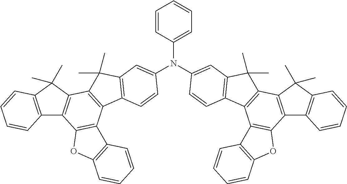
C12=C(C(C)(C)C3=C1C1=C(C4=C3C(C)(C)C3=C4C=CC(N(C4=CC=CC=C4)C4=CC5=C(C6=C(C7=C(C8=C(C7(C)C)C=CC=C8)C7=C6C6=C(O7)C=CC=C6)C5(C)C)C=C4)=C3)C3=C(O1)C=CC=C3)C=CC=C2
